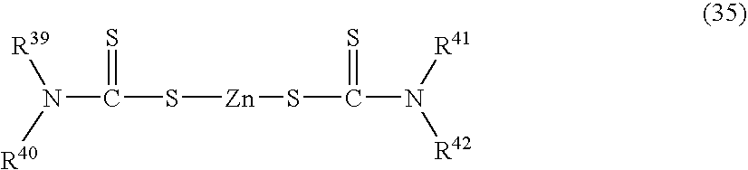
N(C(S[Zn]SC(N([R41])[R42])=S)=S)([R39])[R40]
